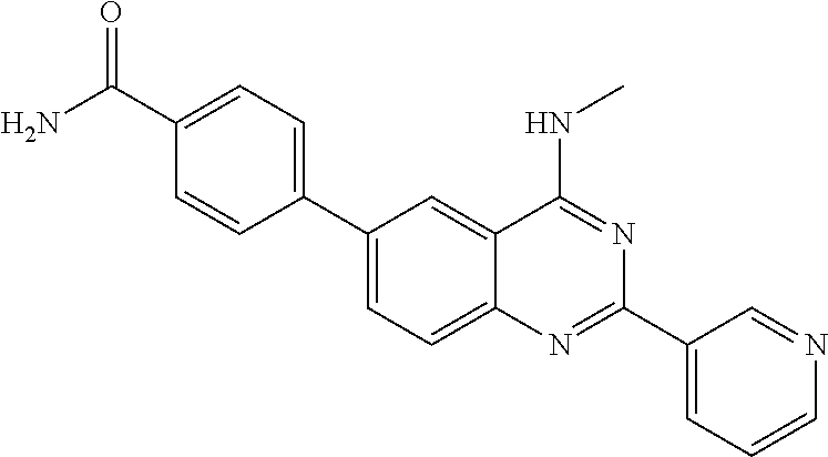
C1(C2=CC=C(C(N)=O)C=C2)=CC=C2C(=C1)C(NC)=NC(C1=CC=CN=C1)=N2
